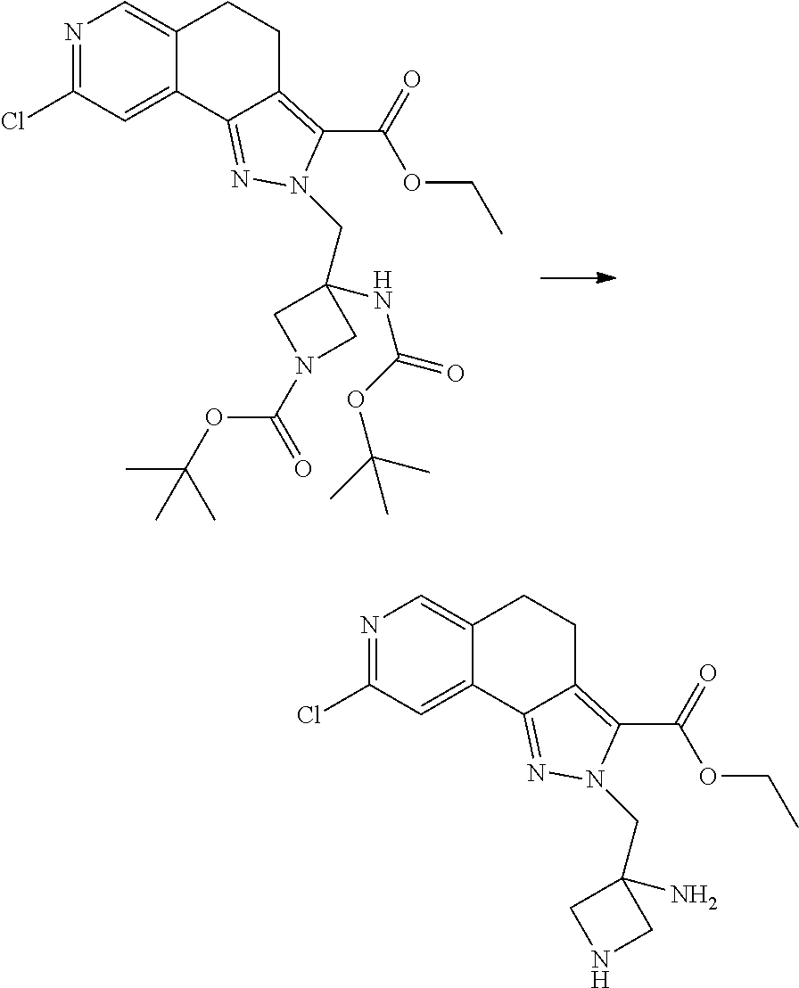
N1=C(Cl)C=C2C(=C1)CCC1=C(C(=O)OCC)N(CC3(NC(OC(C)(C)C)=O)CN(C(=O)OC(C)(C)C)C3)N=C21.N1=C(Cl)C=C2C(=C1)CCC1=C(C(=O)OCC)N(CC3(N)CNC3)N=C21
